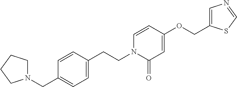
N1(CC2=CC=C(CCN3C(=O)C=C(OCC4=CN=CS4)C=C3)C=C2)CCCC1
